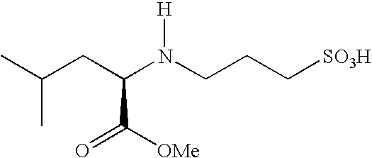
CC(CC(N(CCC[SO3H])[H])C(=O)[OMe])C
